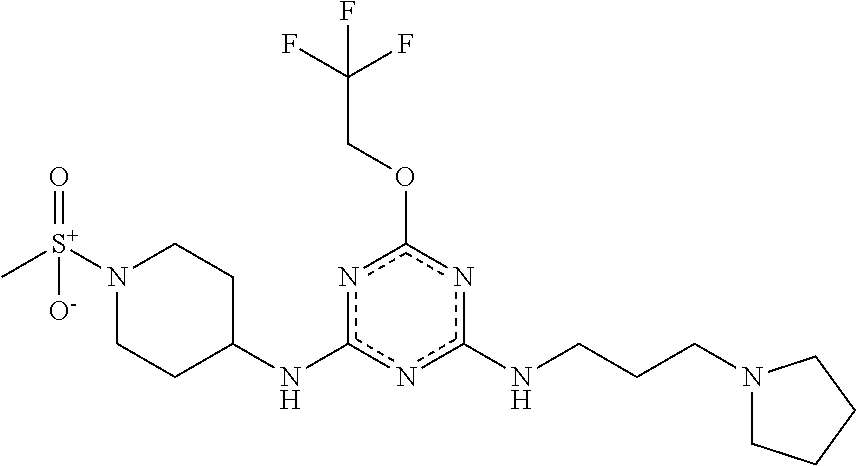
N(c1nc(OCC(F)(F)F)nc(NC2CCN([S+](C)(=O)[O-])CC2)n1)CCCN1CCCC1
